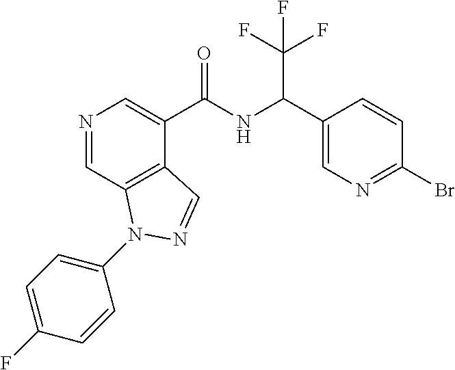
N1=CC2=C(C(C(NC(C3=CN=C(Br)C=C3)C(F)(F)F)=O)=C1)C=NN2C1=CC=C(F)C=C1
